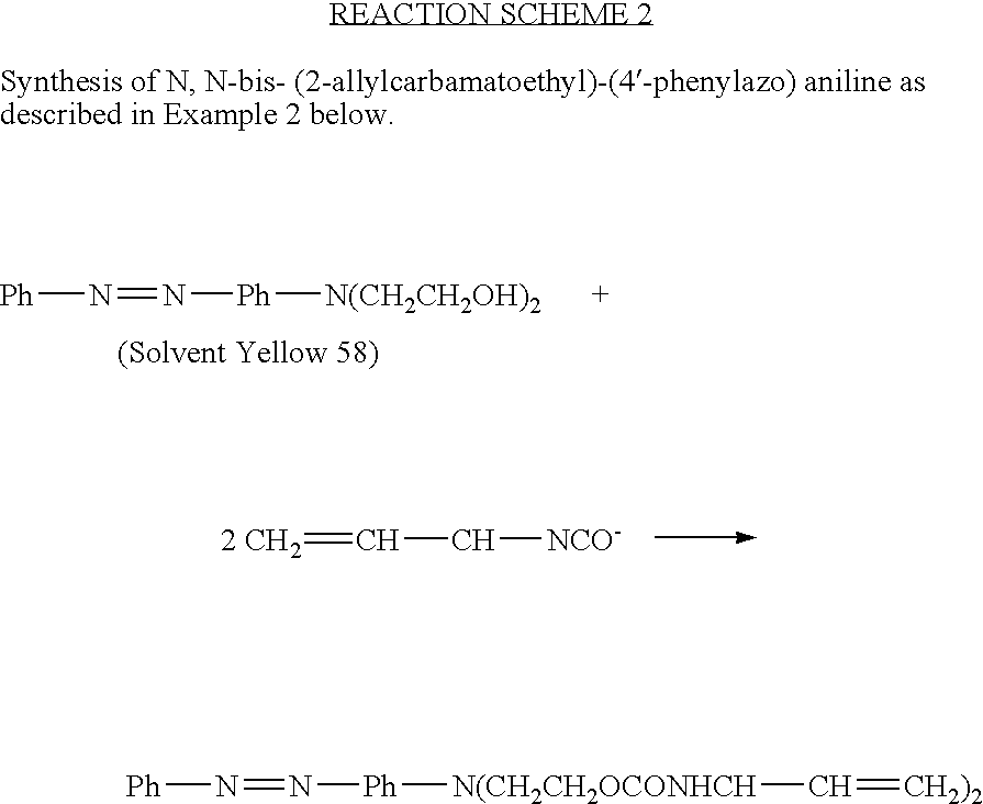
[Ph]N=N[Ph][N(CH2CH2OH)2].[2 CH2]=CC[NCO-].[Ph]N=N[Ph][N(CH2CH2OCONHCH]C=[CH2)2]
